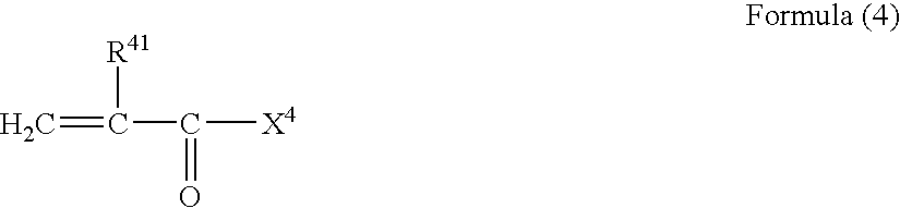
C=C(C([X4])=O)[R41]
